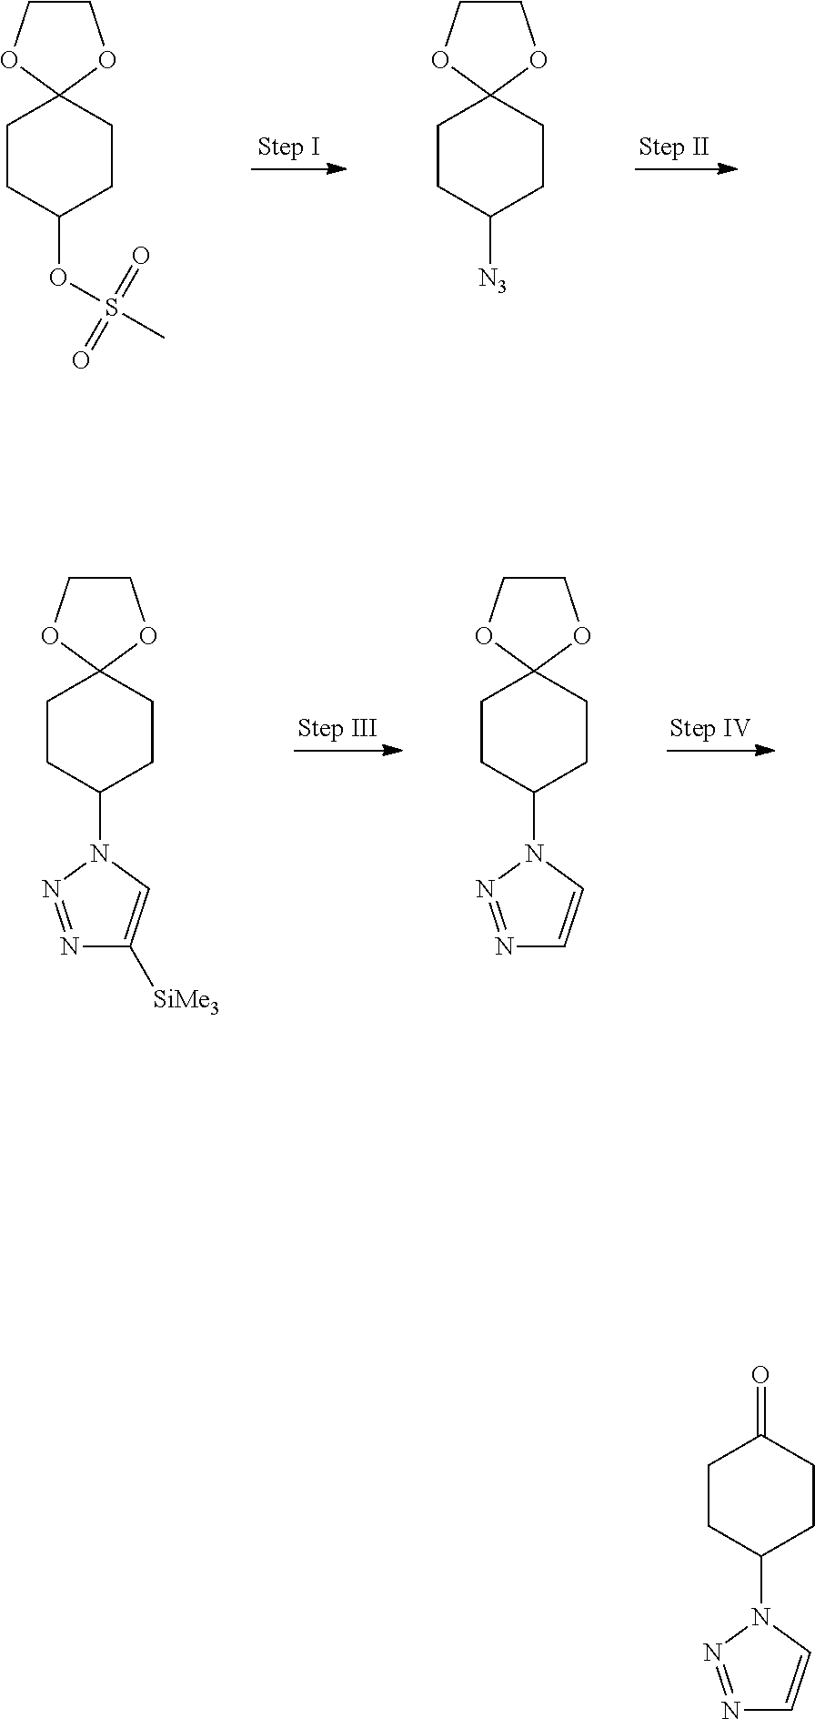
C1COC2(O1)CCC(OS(C)(=O)=O)CC2.C1COC2(O1)CCC([N3])CC2.C1COC2(O1)CCC(N1N=NC([SiMe3])=C1)CC2.C1COC2(O1)CCC(N1N=NC=C1)CC2.C1(=O)CCC(N2N=NC=C2)CC1
